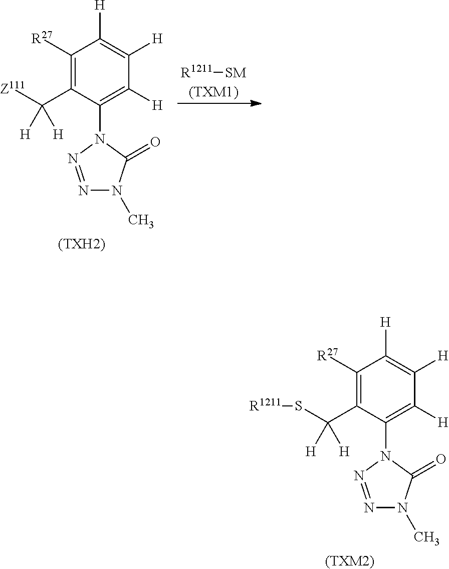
C1([R27])=C(C(S[R1211])([H])[H])C(N2C(=O)N(C)N=N2)=C([H])C([H])=C1[H].[(TXM2)].C1([R27])=C(C([Z111])([H])[H])C(N2C(=O)N(C)N=N2)=C([H])C([H])=C1[H].[(TXH2)].[R1211][SM].[(TXM1)]
